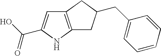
C12=C(NC(C(O)=O)=C1)CC(CC1=CC=CC=C1)C2
